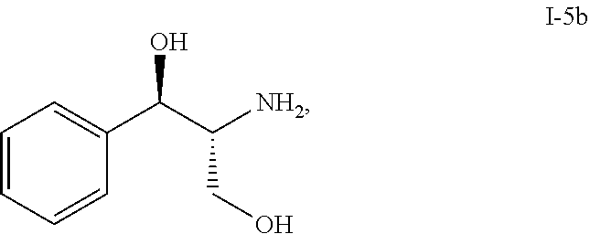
C1=CC=CC(C(C([NH2])CO)O)=C1
